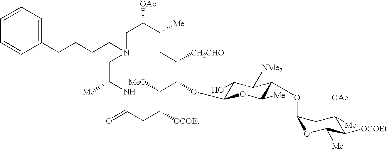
C1C([OAc])C([Me])CC([CH2CHO])C(OC2C(O)C([NMe2])C(OC3OC([Me])C([OCOEt])C([OAc])([Me])C3)C([Me])O2)C([MeO])C([OCOEt])CC(=O)NC([Me])CN1CCCCC1=CC=CC=C1
